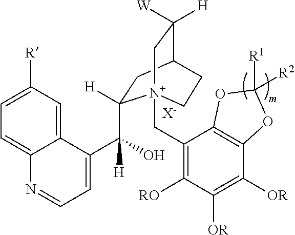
[X-].C1=C([R])C=C2C(=C1)N=CC=C2C([H])(O)C1([H])CC2C([W])([H])C[N+]1(CC1=C([RO])C([OR])=C([OR])C3=C1OC([R2])([R1])O3)CC2
